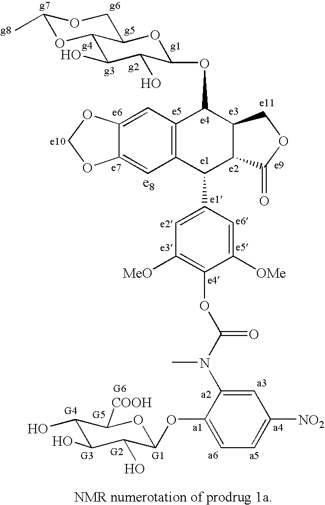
C12=C(C=C3C(=C1)OCO3)C(OC1C(O)C(O)C3OC(C)OCC3O1)C1C(C2C2=CC([MeO])=C(OC(N(C3=CC([NO2])=CC=C3OC3C(O)C(O)C(O)C([COOH])O3)C)=O)C([OMe])=C2)C(=O)OC1
